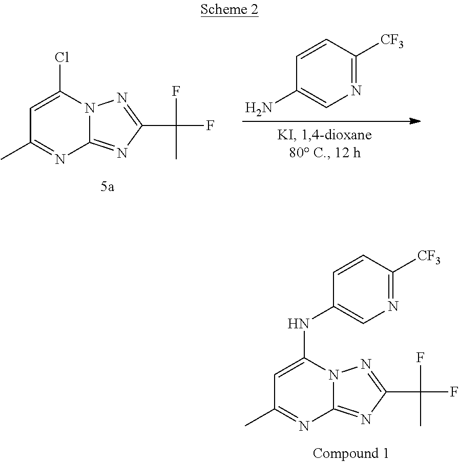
C1=C(Cl)N2C(=NC(C(F)(F)C)=N2)N=C1C.N1=C([CF3])C=CC(N)=C1.C1=C(NC2=CN=C([CF3])C=C2)N2C(=NC(C(F)(F)C)=N2)N=C1C
